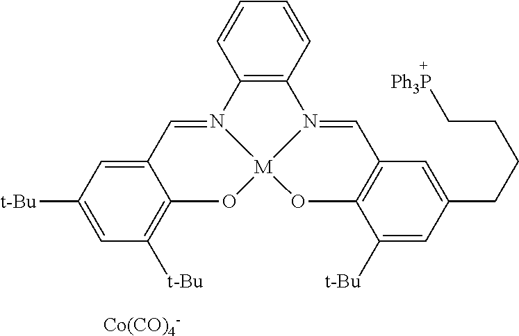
C12=C(C=CC=C1)N1=CC3=C(O[M]14OC1=C([t-Bu])C=C([t-Bu])C=C1C=N24)C([t-Bu])=CC(CCCC[Ph3P])=C3.[Co(CO)4-]
